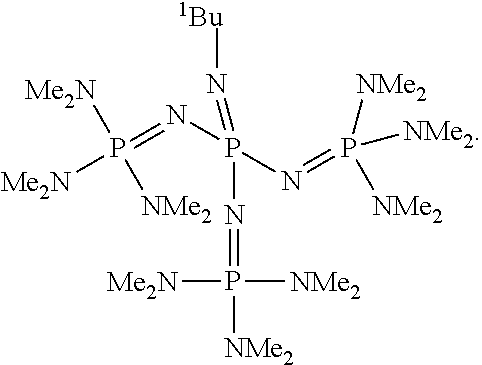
N(=P([Me2N])([NMe2])[NMe2])P(=N[1Bu])(N=P([NMe2])([NMe2])[NMe2])N=P([Me2N])([NMe2])[Me2N]
